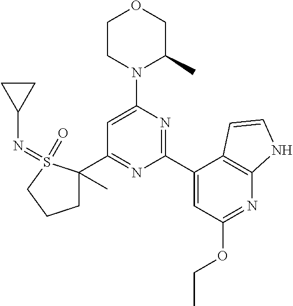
C1(C2=NC(C3=CC(OCC)=NC4=C3C=CN4)=NC(N3C(C)COCC3)=C2)(C)CCCS1(=O)=NC1CC1
